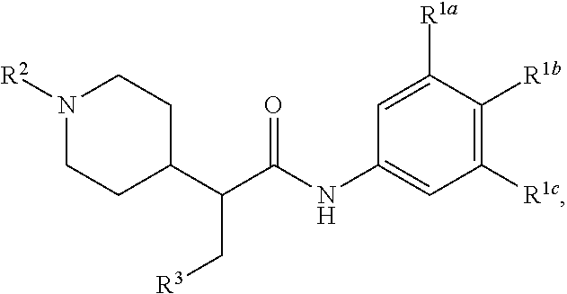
N1([R2])CCC(C(C(=O)NC2=CC([R1c])=C([R1b])C([R1a])=C2)C[R3])CC1
